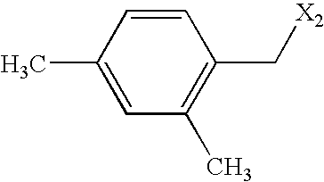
C1(C)=CC(C)=C(C[X2])C=C1
